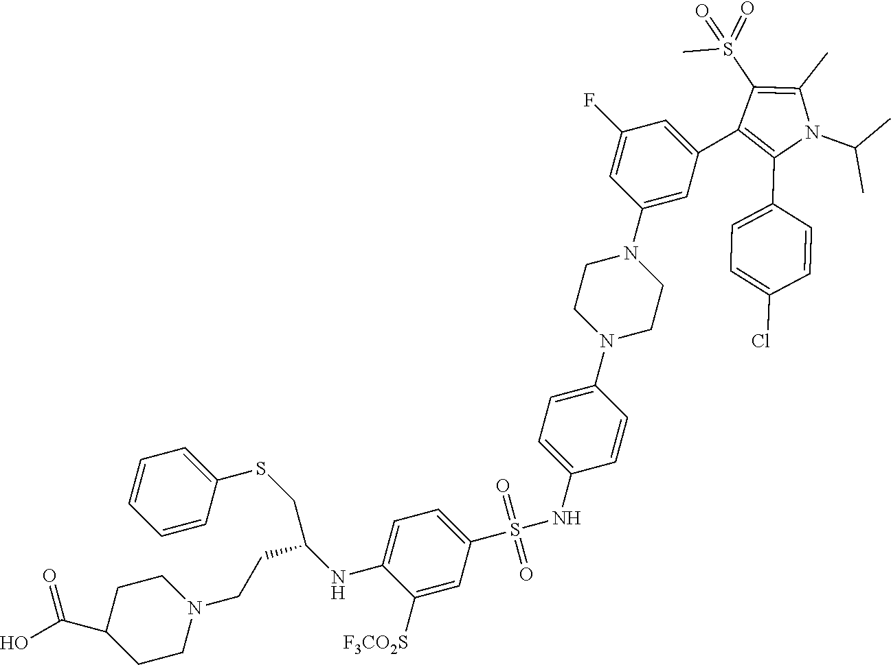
C1([F3CO2S])=CC(S(NC2=CC=C(N3CCN(C4=CC(C5=C(C6=CC=C(Cl)C=C6)N(C(C)C)C(C)=C5S(=O)(C)=O)=CC(F)=C4)CC3)C=C2)(=O)=O)=CC=C1NC(CCN1CCC(C(O)=O)CC1)CSC1=CC=CC=C1
